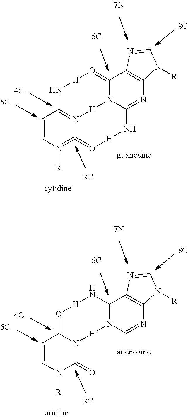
C1=CN([R])=C2=O[H]NC3=NC4=C(C5=O[H]NC1=N2[H]N35)N=CN4[R].C1=CN([R])C(=O)N2C1=O[H]NC1=N(C=NC3=C1N=CN3[R])[H]2
